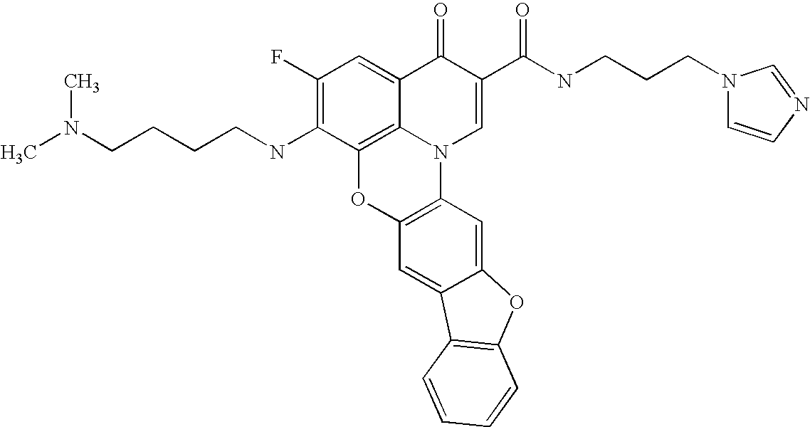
C1(F)=C(NCCCCN(C)C)C2=C3C(=C1)C(=O)C(C(NCCCN1C=CN=C1)=O)=CN3C1=C(O2)C=C2C(=C1)OC1=C2C=CC=C1
